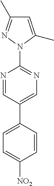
N1(C2=NC=C(C3=CC=C([NO2])C=C3)C=N2)C(C)=CC(C)=N1
